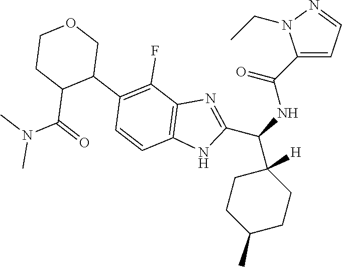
N1=C(C(NC(C2=CC=NN2CC)=O)C2([H])CCC(C)CC2)NC2=C1C(F)=C(C1COCCC1C(=O)N(C)C)C=C2
